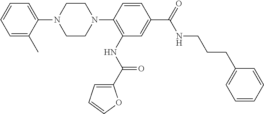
C1=C(N2CCN(C3=C(NC(=O)C4=CC=CO4)C=C(C(NCCCC4=CC=CC=C4)=O)C=C3)CC2)C(C)=CC=C1
